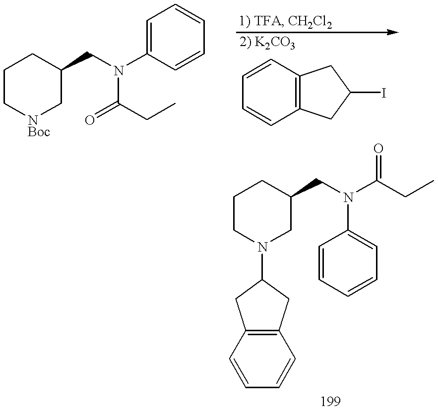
C1C[NBoc]CC(CN(C(=O)CC)C2=CC=CC=C2)C1.C1=CC2=C(C=C1)CC(I)C2.C1CN(C2CC3=C(C2)C=CC=C3)CC(CN(C(CC)=O)C2=CC=CC=C2)C1
